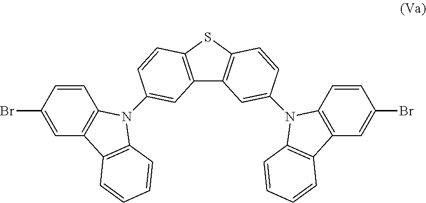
C12=C(SC3=C1C=C(N1C4=C(C=C(Br)C=C4)C4=C1C=CC=C4)C=C3)C=CC(N1C3=C(C=C(Br)C=C3)C3=C1C=CC=C3)=C2
